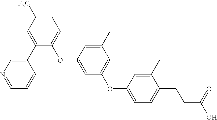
C1(OC2=CC(OC3=CC=C(CCC(O)=O)C(C)=C3)=CC(C)=C2)=CC=C([F3C])C=C1C1=CN=CC=C1
